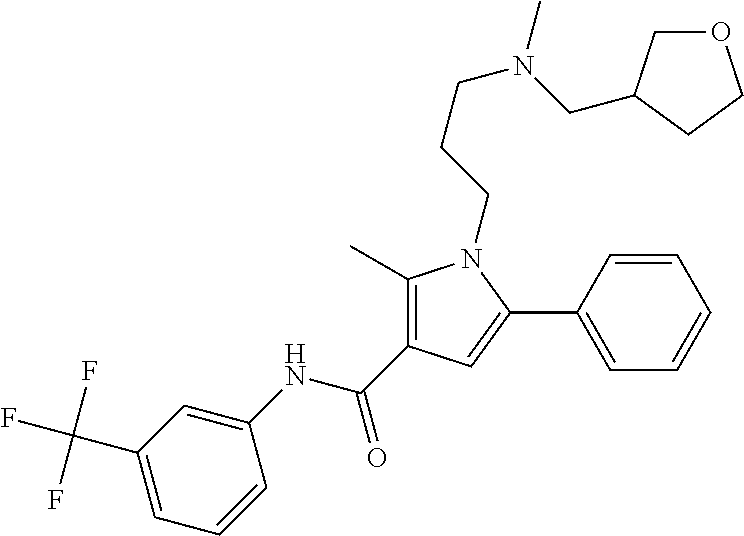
C1(C)=C(C(NC2=CC(C(F)(F)F)=CC=C2)=O)C=C(C2=CC=CC=C2)N1CCCN(CC1COCC1)C
